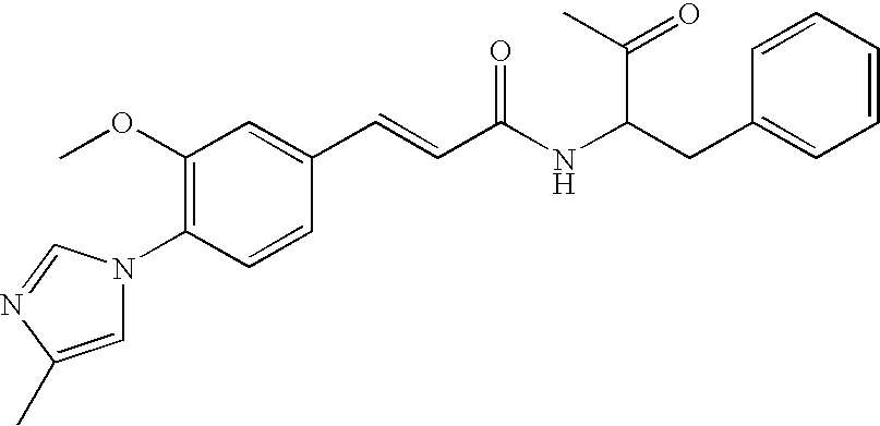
C1(OC)=C(N2C=C(C)N=C2)C=CC(C=CC(NC(CC2=CC=CC=C2)C(=O)C)=O)=C1
